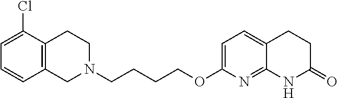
C1N(CCCCOC2=CC=C3C(=N2)NC(=O)CC3)CCC2=C1C=CC=C2Cl
